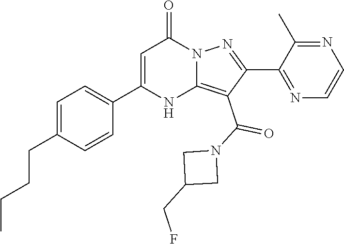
C(C1=CC=C(C2=CC(=O)N3C(=C(C(=O)N4CC(CF)C4)C(C4=NC=CN=C4C)=N3)N2)C=C1)CCC
